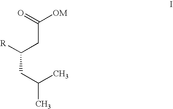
C(CC(C)C)(CC([OM])=O)[R]
